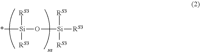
[RS3][Si]([RS3])(O[Si]([RS3])([RS3])[RS3])*
